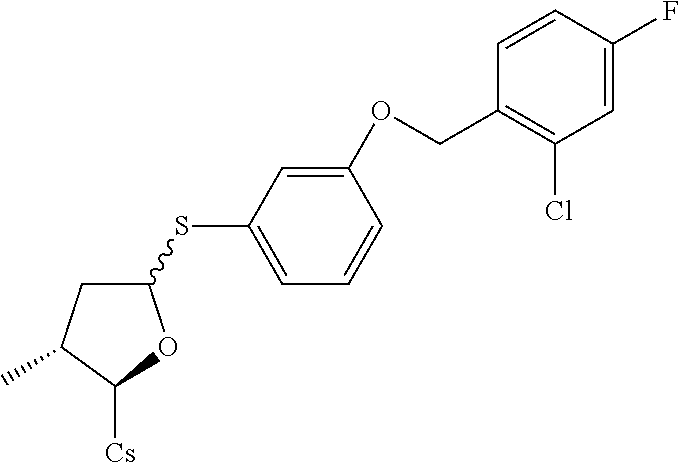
C1(SC2=CC=CC(OCC3=C(Cl)C=C(F)C=C3)=C2)CC(C)C([Cs])O1
